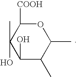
C1(C)C(C)OC([COOH])C(C)(O)C1O
